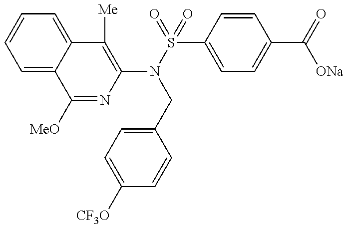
C1([MeO])=NC(N(S(=O)(=O)C2=CC=C(C(=O)[ONa])C=C2)CC2=CC=C([CF3O])C=C2)=C([Me])C2=CC=CC=C12
